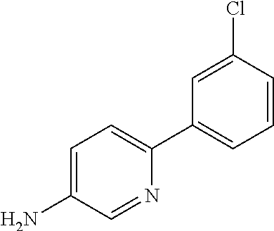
C1(C2=CC=C(N)C=N2)=CC=CC(Cl)=C1
